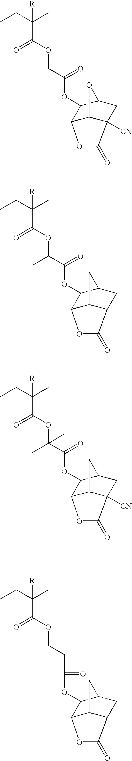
CCC(C)(C(=O)OCC(=O)OC1C2C3C([CN])(CC1O3)C(=O)O2)[R].CCC(C)(C(=O)OC(C(=O)OC1C2C3C(CC1C3)C(=O)O2)C)[R].CCC(C)(C(=O)OC(C(=O)OC1C2C3C([CN])(CC1C3)C(=O)O2)(C)C)[R].CCC(C)(C(=O)OCCC(=O)OC1C2C3C(CC1C3)C(=O)O2)[R]
